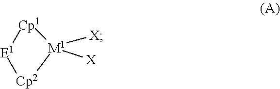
[Cp1]1[E1][Cp2][M1]1([X])[X]
